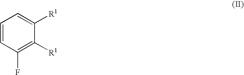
C1=CC(F)=C([R1])C([R1])=C1
